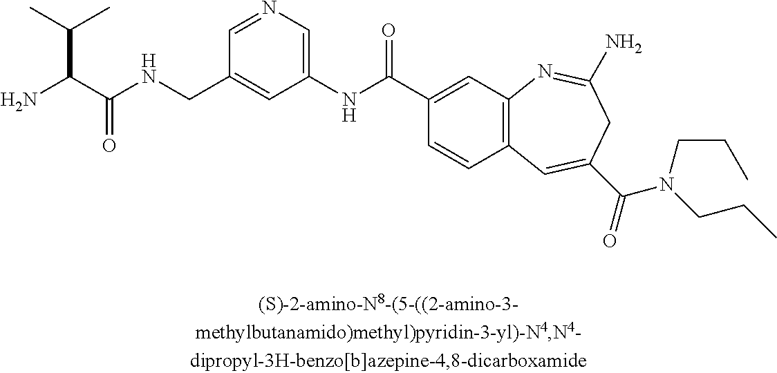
C1(CNC(C(N)C(C)C)=O)=CC(NC(C2=CC3=C(C=C2)C=C(C(=O)N(CCC)CCC)CC(N)=N3)=O)=CN=C1
